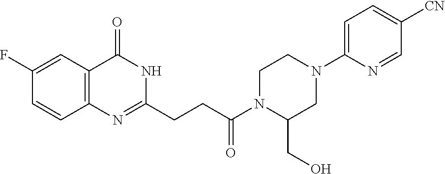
C12=C(N=C(CCC(N3C(CO)CN(C4=CC=C([CN])C=N4)CC3)=O)NC1=O)C=CC(F)=C2
